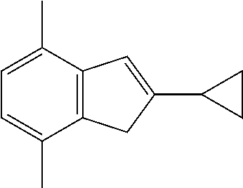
C12=C(C(C)=CC=C1C)C=C(C1CC1)C2
